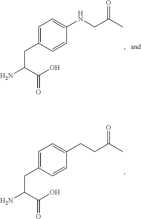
C1=C(CC(C(O)=O)N)C=CC(NCC(C)=O)=C1.C1=C(CC(C(O)=O)N)C=CC(CCC(C)=O)=C1
